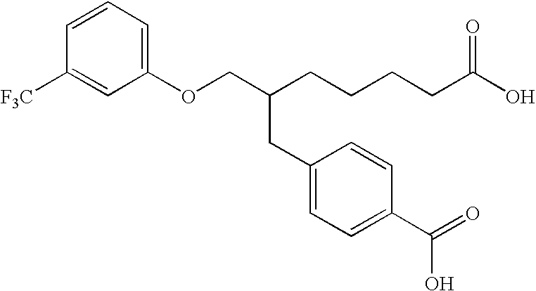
C1(OCC(CCCCC(O)=O)CC2=CC=C(C(=O)O)C=C2)=CC=CC([F3C])=C1
